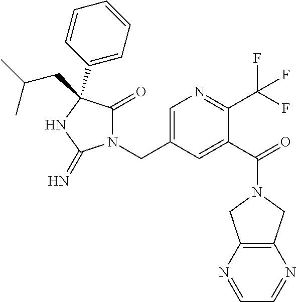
N1(CC2=CN=C(C(F)(F)F)C(C(=O)N3CC4=C(C3)N=CC=N4)=C2)C(=O)C(C2=CC=CC=C2)(CC(C)C)NC1=N
